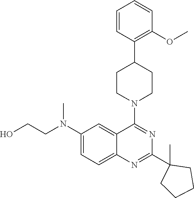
C1(N(CCO)C)=CC=C2C(=C1)C(N1CCC(C3=C(OC)C=CC=C3)CC1)=NC(C1(C)CCCC1)=N2
